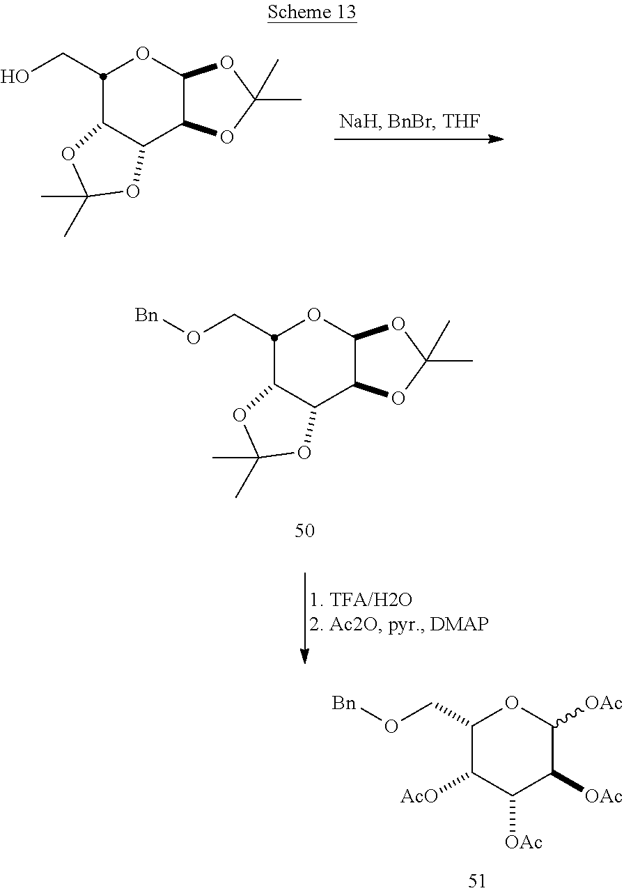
C12C(C3C(OC1CO)OC(C)(C)O3)OC(C)(C)O2.C12C(C3C(OC1CO[Bn])OC(C)(C)O3)OC(C)(C)O2.C1(CO[Bn])C([AcO])C([OAc])C([OAc])C([OAc])O1
